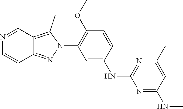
N1=CC2=C(C)N(C3=C(OC)C=CC(NC4=NC(C)=CC(NC)=N4)=C3)N=C2C=C1
